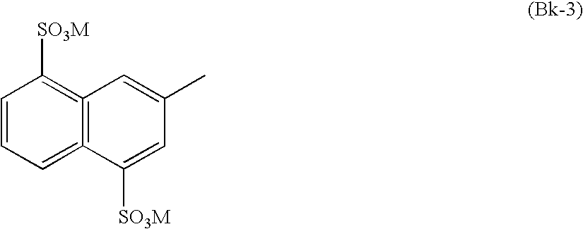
C1=CC=C2=C(=C1[SO3M])C=C(C)C=C2[SO3M]
